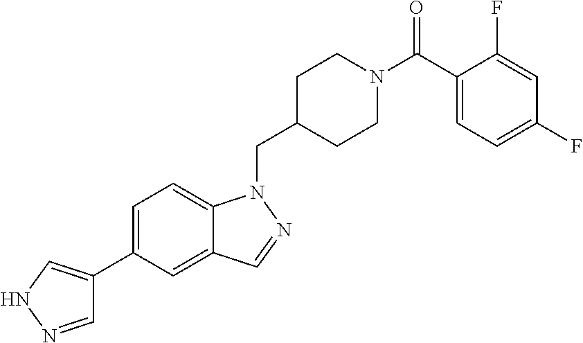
C1=NNC=C1C1=CC=C2C(=C1)C=NN2CC1CCN(C(C2=CC=C(F)C=C2F)=O)CC1
